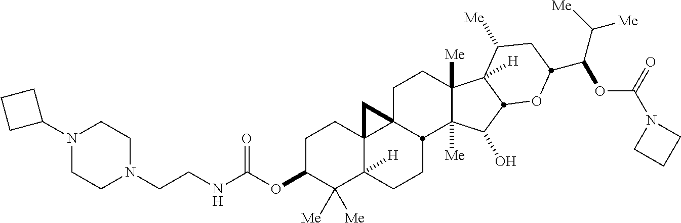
C1C23C4(C([H])(CCC2C2([Me])C([Me])(C1)C1([H])C([Me])CC(C(OC(=O)N5CCC5)C([Me])[Me])OC1C2O)C([Me])([Me])C(OC(=O)NCCN1CCN(C2CCC2)CC1)CC4)C3
